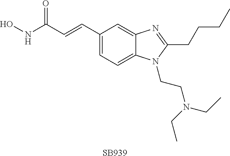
C1(C=CC(NO)=O)=CC=C2C(=C1)N=C(CCCC)N2CCN(CC)CC.[SB939]
